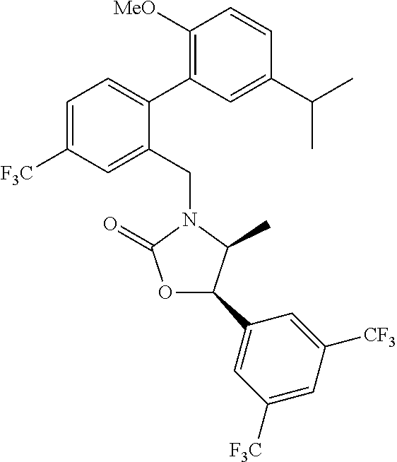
C1=C([F3C])C=C(CN2C(C)C(C3=CC([F3C])=CC([CF3])=C3)OC2=O)C(C2=C([MeO])C=CC(C(C)C)=C2)=C1
